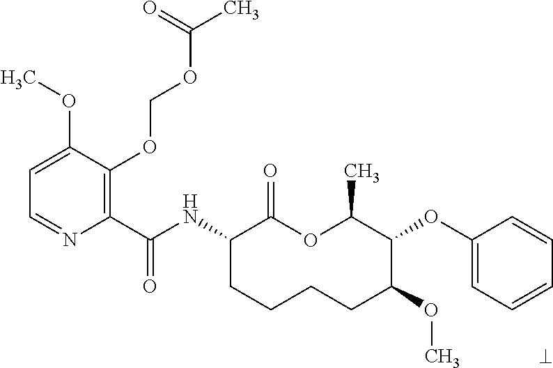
C1(C(NC2CCCCC(OC)C(OC3=CC=CC=C3)C(C)OC2=O)=O)=C(OCOC(C)=O)C(OC)=CC=N1
